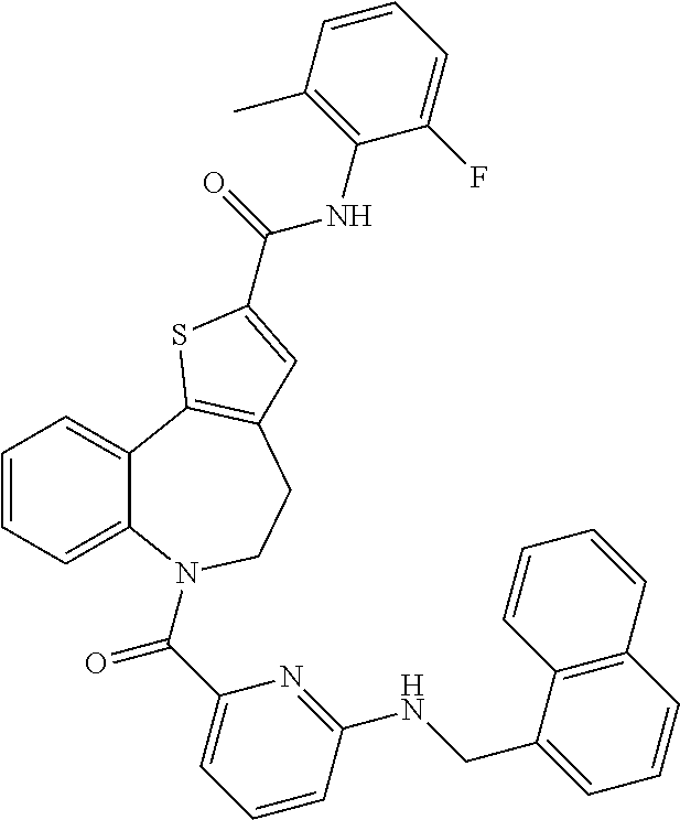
C1=CC=C2C(=C1)C1=C(CCN2C(C2=CC=CC(NCC3=CC=CC4=C3C=CC=C4)=N2)=O)C=C(C(NC2=C(C)C=CC=C2F)=O)S1
